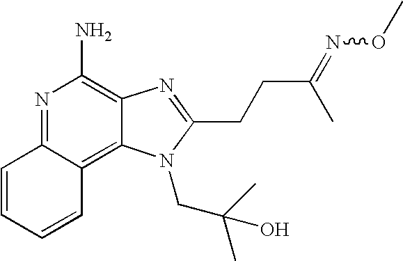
N1=C2C(=C3C(=C1N)N=C(CCC(C)=NOC)N3CC(C)(C)O)C=CC=C2
